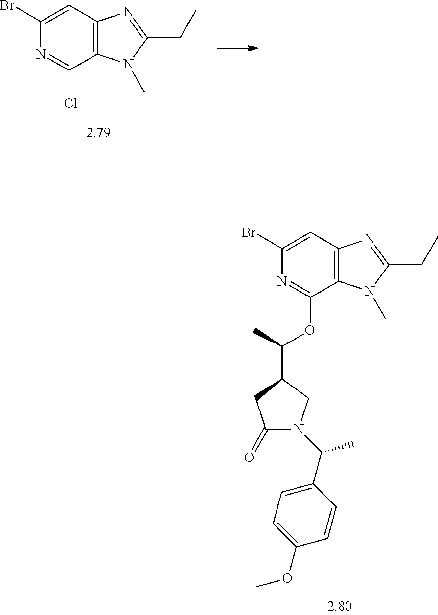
C1(Br)=CC2=C(C(Cl)=N1)N(C)C(CC)=N2.C1(Br)=CC2=C(C(OC(C)C3CC(=O)N(C(C4=CC=C(OC)C=C4)C)C3)=N1)N(C)C(CC)=N2
